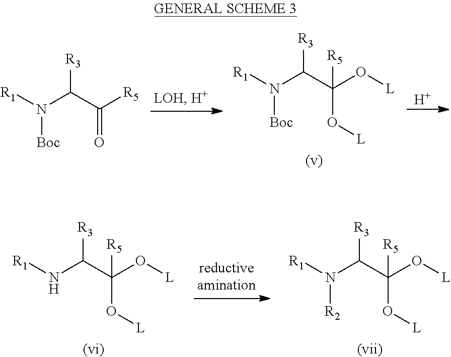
[(v)].C(O[L])([R5])(O[L])C(N([R1])[Boc])[R3].[H].C(N([R1])[Boc])(C([R5])=O)[R3].[(vi)].C(O[L])([R5])(O[L])C(N[R1])[R3].[(vii)].C(O[L])([R5])(O[L])C(N([R1])[R2])[R3]
